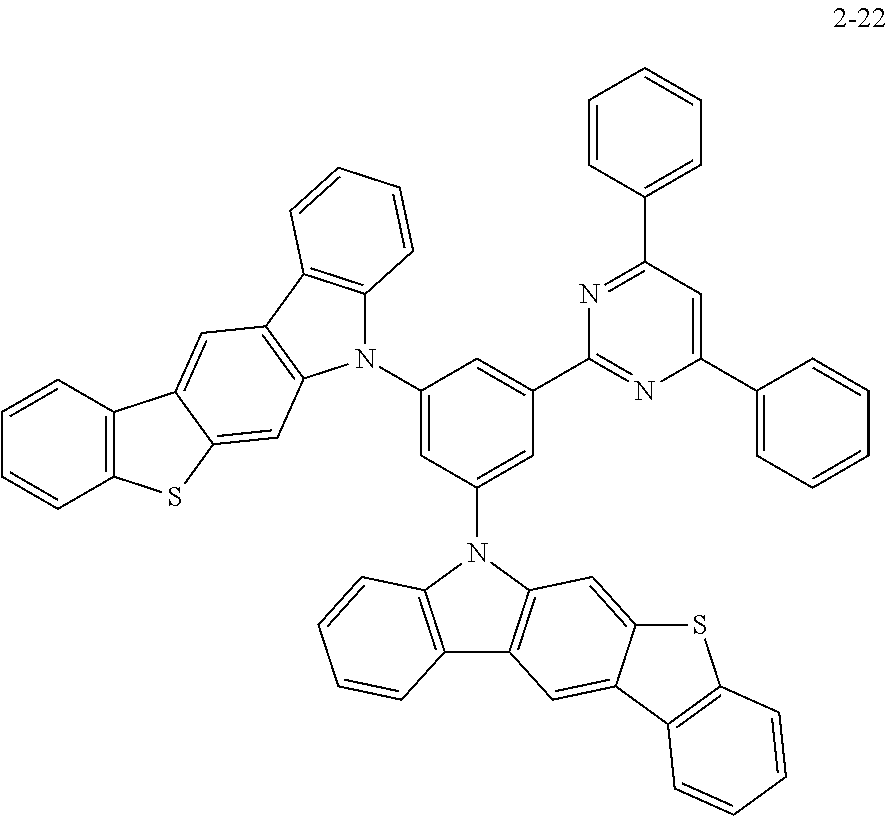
C1(N2C3=C(C4=C2C=C2C(=C4)C4=C(S2)C=CC=C4)C=CC=C3)=CC(N2C3=C(C4=C2C=CC=C4)C=C2C(=C3)SC3=C2C=CC=C3)=CC(C2=NC(C3=CC=CC=C3)=CC(C3=CC=CC=C3)=N2)=C1
